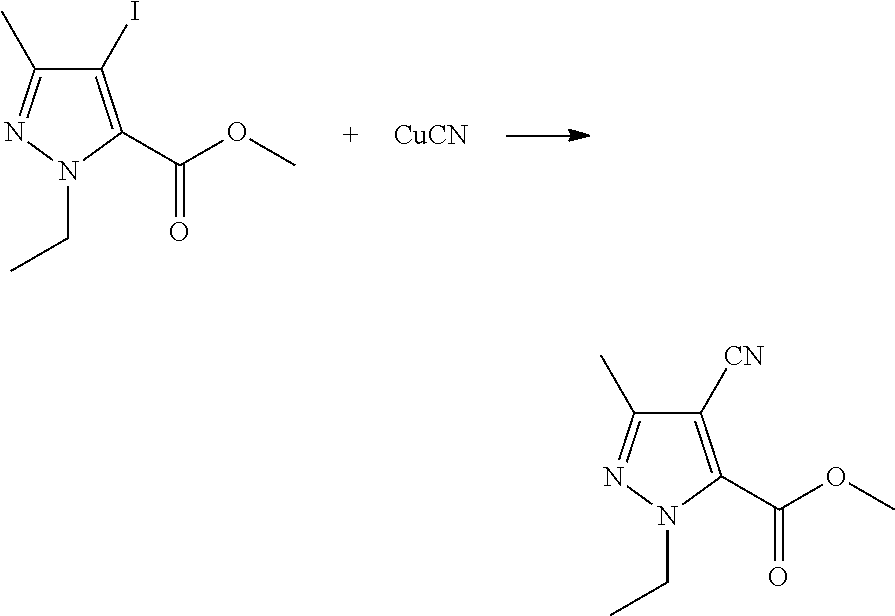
C1(I)=C(C(OC)=O)N(CC)N=C1C.[CuCN].C1([CN])=C(C(OC)=O)N(CC)N=C1C
